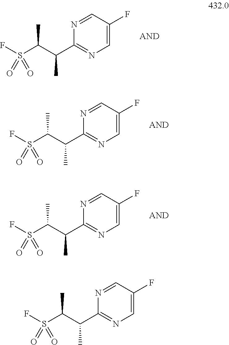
C1=NC(C(C)C(C)S(=O)(F)=O)=NC=C1F.C1=NC(C(C)C(C)S(=O)(F)=O)=NC=C1F.C1=NC(C(C)C(C)S(=O)(F)=O)=NC=C1F.C1=NC(C(C)C(C)S(=O)(F)=O)=NC=C1F
